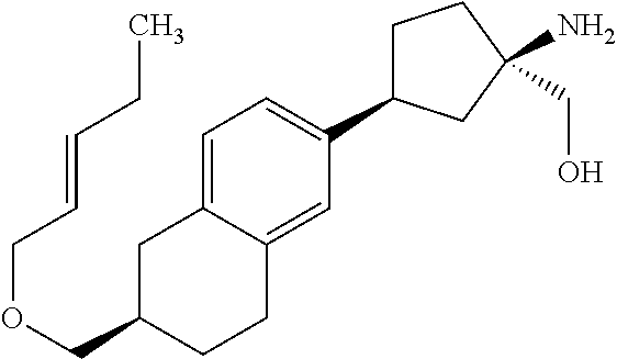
C1=C2C(=CC(C3CCC(CO)(N)C3)=C1)CCC(COCC=CCC)C2
